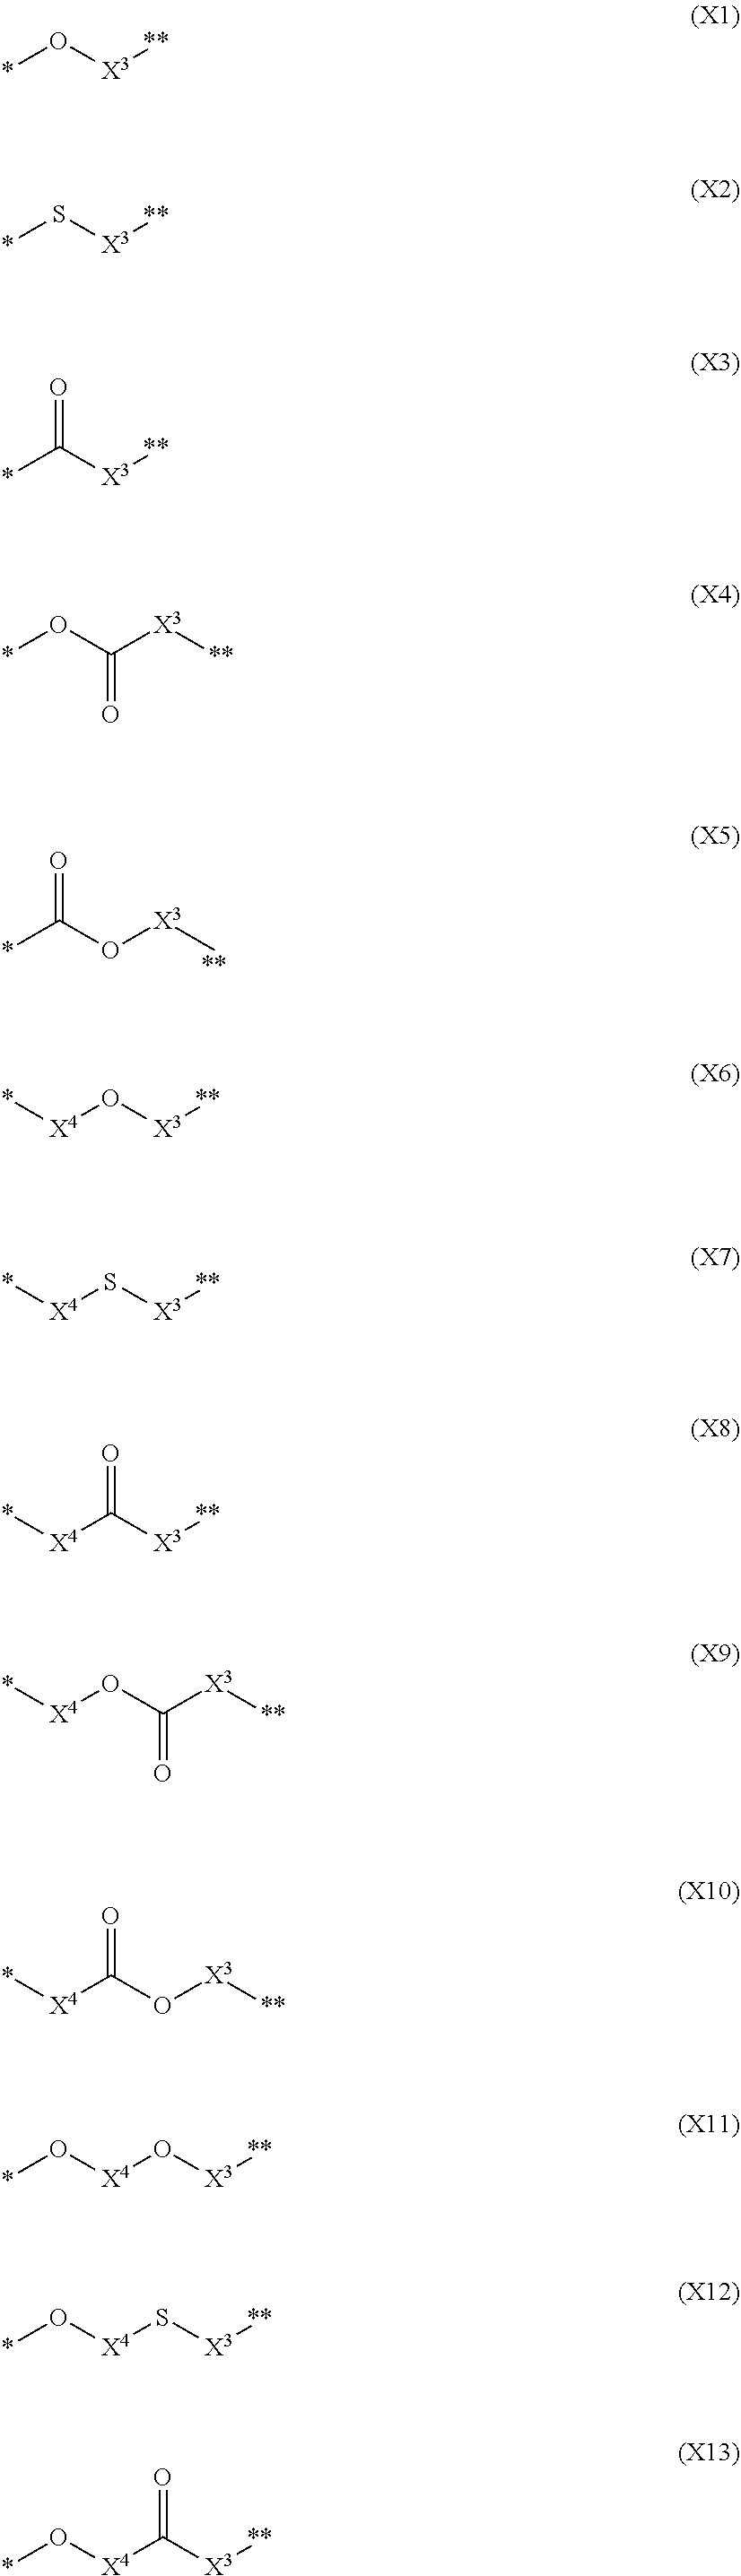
C(*)(O[X3]C)=O.O(*)[X3][**].S(*)[X3][**].C(*)([X3][**])=O.O(*)C([X3][**])=O.*[X4]O[X3][**].*[X4]S[X3][**].*[X4]C([X3][**])=O.*[X4]OC([X3][**])=O.*[X4]C(O[X3][**])=O.O(*)[X4]O[X3][**].O(*)[X4]S[X3][**].O(*)[X4]C([X3][**])=O
